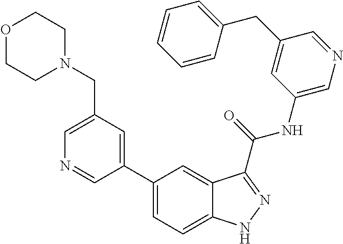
C1(CN2CCOCC2)=CN=CC(C2=CC=C3C(=C2)C(C(NC2=CN=CC(CC4=CC=CC=C4)=C2)=O)=NN3)=C1
